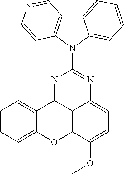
C1=CC=C2C(=C1)C1=NC(N3C4=CC=CC=C4C4=C3C=CN=C4)=NC3=CC=C(OC)C(=C13)O2
